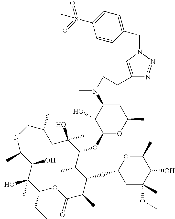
CN1C(C)C(O)C(O)(C)C(CC)OC(=O)C(C)C(OC2CC(C)(OC)C(O)C(C)O2)C(C)C(OC2OC(C)CC(N(CCC3=CN(CC4=CC=C(S(=O)(=O)C)C=C4)N=N3)C)C2O)C(C)(O)CC(C)C1
